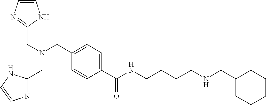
C1=CN=C(CN(CC2=CC=C(C(NCCCCNCC3CCCCC3)=O)C=C2)CC2=NC=CN2)N1
